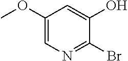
C1(OC)=CN=C(Br)C(O)=C1
